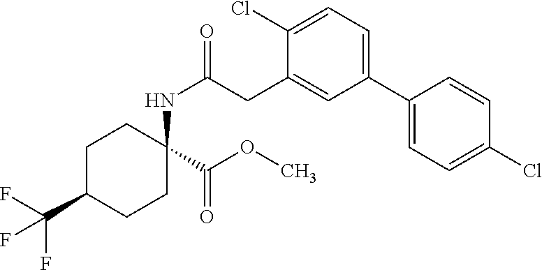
C1CC(C(=O)OC)(NC(CC2=CC(C3=CC=C(Cl)C=C3)=CC=C2Cl)=O)CCC1C(F)(F)F
